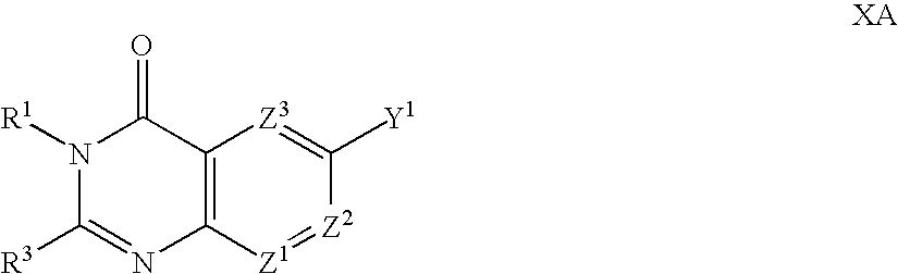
N1([R1])C([R3])=NC2=C(C1=O)[Z3]=C([Y1])[Z2]=[Z1]2
